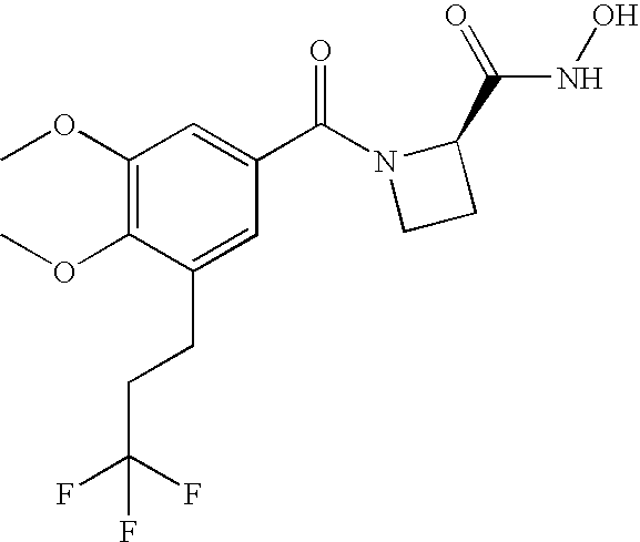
C1(OC)=C(OC)C(CCC(F)(F)F)=CC(C(N2CCC2C(NO)=O)=O)=C1
